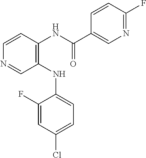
C1(NC2=CC=C(Cl)C=C2F)=C(NC(C2=CN=C(F)C=C2)=O)C=CN=C1
